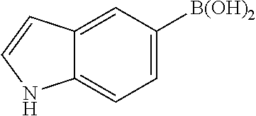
C1=C([B(OH)2])C=C2C(=C1)NC=C2
